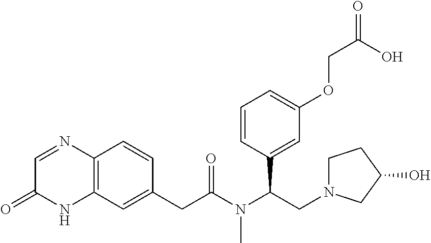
C12=C(C=C(CC(N(C(CN3CCC(O)C3)C3=CC(OCC(=O)O)=CC=C3)C)=O)C=C1)NC(=O)C=N2
